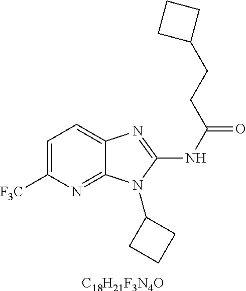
[C18H21F3N4O].C1=C([F3C])N=C2C(=C1)N=C(NC(=O)CCC1CCC1)N2C1CCC1
